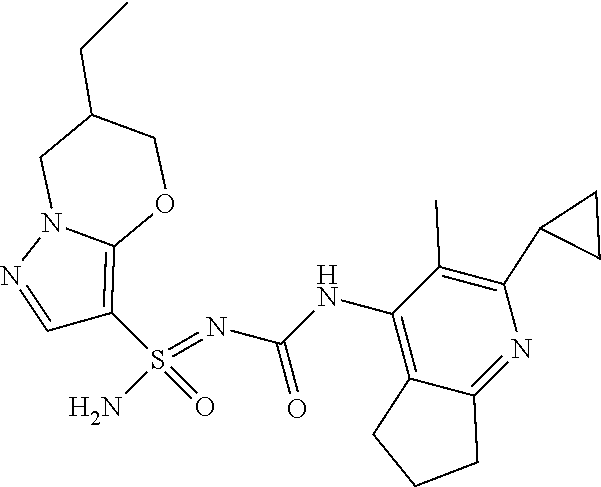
C(NC1=C2C(=NC(C3CC3)=C1C)CCC2)(N=S(N)(=O)C1=C2N(N=C1)CC(CC)CO2)=O
